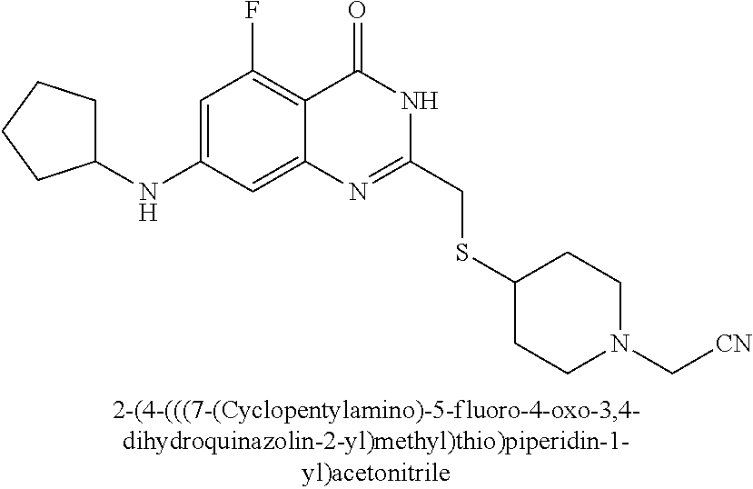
C1=C(NC2CCCC2)C=C2C(=C1F)C(=O)NC(CSC1CCN(C[CN])CC1)=N2
